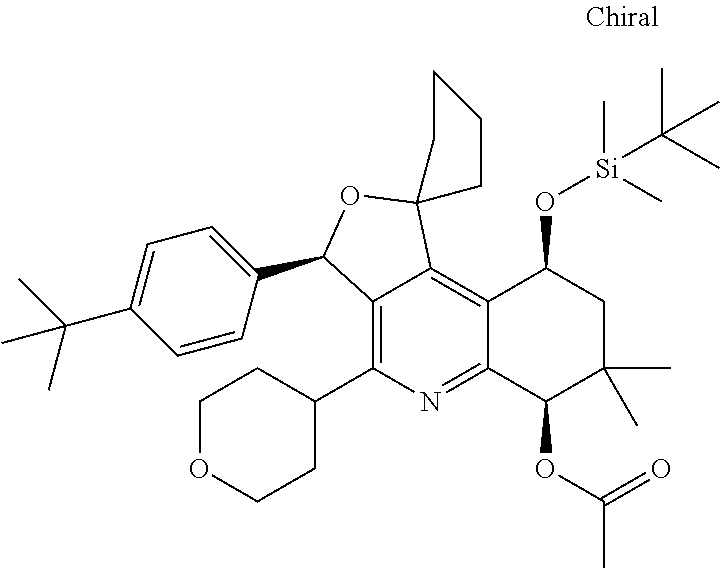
C12=C(C3CCOCC3)N=C3C(=C1C1(OC2C2=CC=C(C(C)(C)C)C=C2)CCCC1)C(O[Si](C(C)(C)C)(C)C)CC(C)(C)C3OC(C)=O
